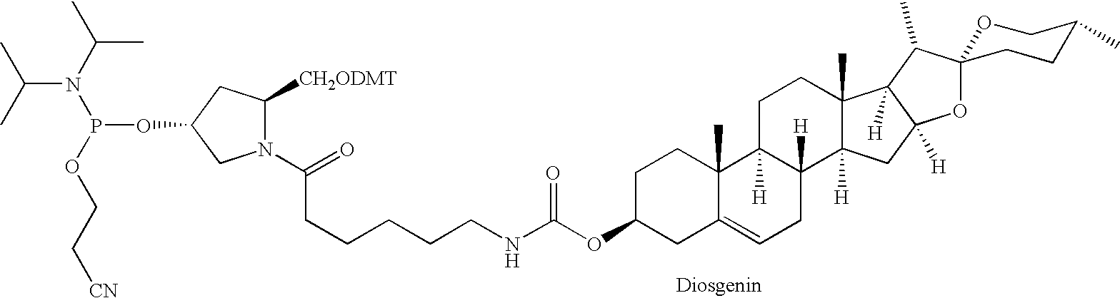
N1(C(=O)CCCCCNC(OC2CC3=CCC4([H])C([H])(C3(C)CC2)CCC2(C)C4([H])CC3([H])C2([H])C(C)C2(O3)OCC(C)CC2)=O)C([CH2ODMT])CC(OP(N(C(C)C)C(C)C)OCC[CN])C1
